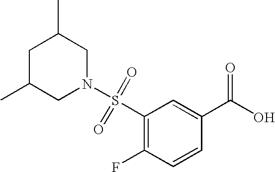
C1C(C)CN(S(=O)(=O)C2=C(F)C=CC(C(O)=O)=C2)CC1C
